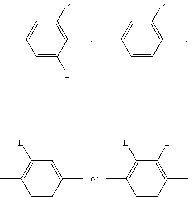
C1([L])=C(C)C=CC(C)=C1.C1([L])=C(C)C([L])=CC(C)=C1.C1([L])=C(C)C=CC(C)=C1[L].C1=C(C)C=CC(C)=C1[L]
